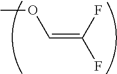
COC=C(F)F
